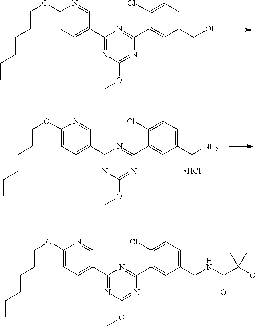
C1(OCCCCCC)=CC=C(C2=NC(OC)=NC(C3=CC(CO)=CC=C3Cl)=N2)C=N1.C1(OCCCCCC)=CC=C(C2=NC(OC)=NC(C3=CC(CN)=CC=C3Cl)=N2)C=N1.Cl.C1(OCCCCCC)=CC=C(C2=NC(OC)=NC(C3=CC(CNC(C(OC)(C)C)=O)=CC=C3Cl)=N2)C=N1
